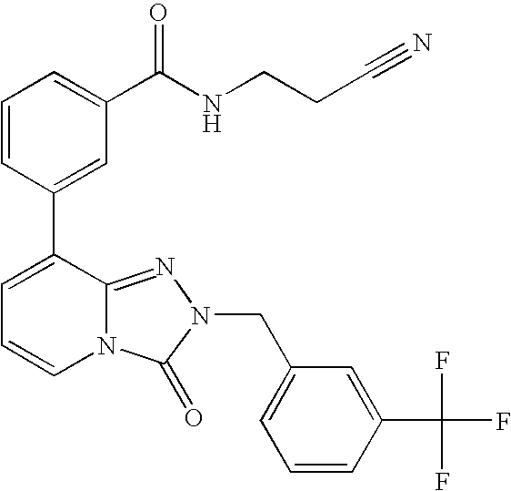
C1=CC(C2=CC=CN3C2=NN(CC2=CC=CC(C(F)(F)F)=C2)C3=O)=CC(C(NCCC#N)=O)=C1
